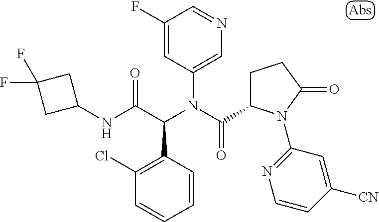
C1=CC(C(C(NC2CC(F)(F)C2)=O)N(C(=O)C2CCC(=O)N2C2=NC=CC([CN])=C2)C2=CN=CC(F)=C2)=C(Cl)C=C1
